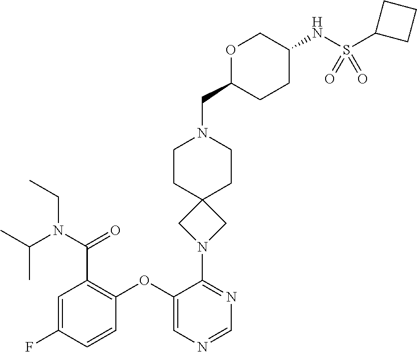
C1=C(F)C=CC(OC2=CN=CN=C2N2CC3(C2)CCN(CC2CCC(NS(C4CCC4)(=O)=O)CO2)CC3)=C1C(N(C(C)C)CC)=O
